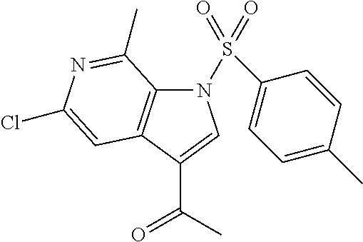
C1(C(C)=O)=CN(S(C2=CC=C(C)C=C2)(=O)=O)C2=C1C=C(Cl)N=C2C
